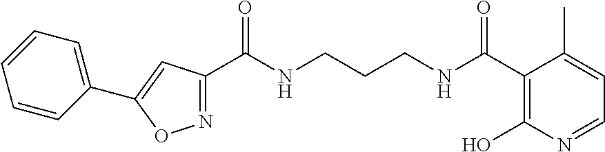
C1=CC(C2=CC(C(NCCCNC(C3=C(O)N=CC=C3C)=O)=O)=NO2)=CC=C1
